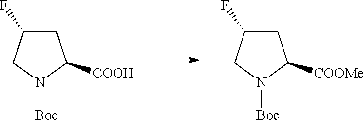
C1C(F)CN([Boc])C1[COOH].C1C(F)CN([Boc])C1[COOMe]
